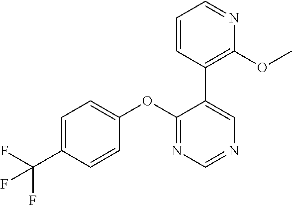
C1=C(C(F)(F)F)C=CC(OC2=NC=NC=C2C2=C(OC)N=CC=C2)=C1
